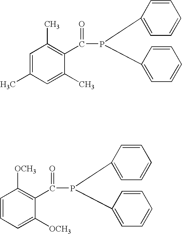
C1=C(C)C=C(C)C(C(P(C2=CC=CC=C2)C2=CC=CC=C2)=O)=C1C.C1=CC=C([OCH3])C(C(P(C2=CC=CC=C2)C2=CC=CC=C2)=O)=C1[OCH3]
